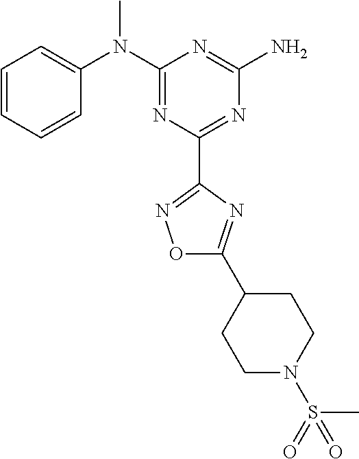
C1=CC=CC(N(C2=NC(C3=NOC(C4CCN(S(=O)(=O)C)CC4)=N3)=NC(N)=N2)C)=C1
